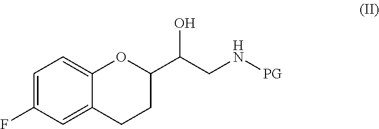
C1=C(F)C=C2C(=C1)OC(C(CN[PG])O)CC2
